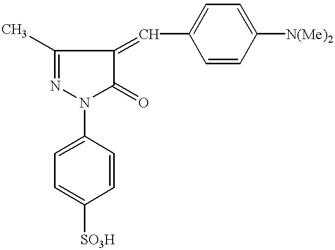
C1(=O)C(=CC2=CC=C([N(Me)2])C=C2)C(C)=NN1C1=CC=C([SO3H])C=C1
